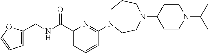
C1N(C2=NC(C(NCC3=CC=CO3)=O)=CC=C2)CCN(C2CCN(C(C)C)CC2)CC1
